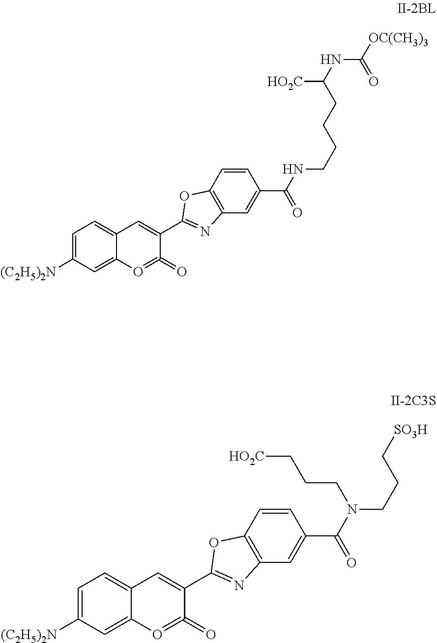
C1=C([(C2H5)2N])C=C2C(=C1)C=C(C1=NC3=C(O1)C=CC(C(N(CCC[SO3H])CCC[HO2C])=O)=C3)C(=O)=O2.C1=C([(C2H5)2N])C=C2C(=C1)C=C(C1=NC3=C(O1)C=CC(C(NCCCCC(NC(=O)[OC(CH3)3])[HO2C])=O)=C3)C(=O)=O2
